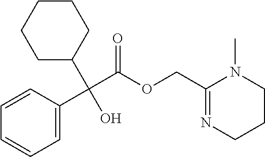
C1=C(C(C(OCC2=NCCCN2C)=O)(C2CCCCC2)O)C=CC=C1
